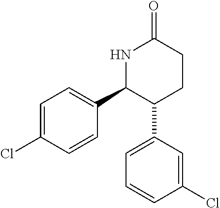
N1C(C2=CC=C(Cl)C=C2)C(C2=CC=CC(Cl)=C2)CCC1=O
